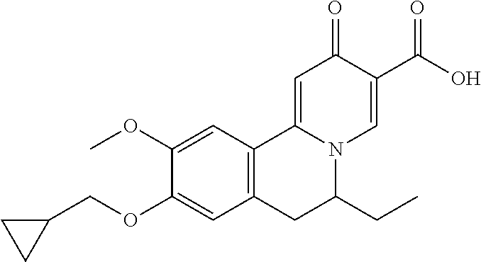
C1(OC)=CC2=C(C=C1OCC1CC1)CC(CC)N1C2=CC(=O)C(C(O)=O)=C1
